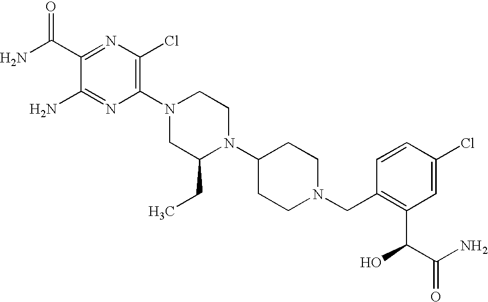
C1(C(N)=O)=NC(Cl)=C(N2CC(CC)N(C3CCN(CC4=C(C(O)C(N)=O)C=C(Cl)C=C4)CC3)CC2)N=C1N
